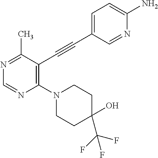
N1=C(C)C(C#CC2=CC=C(N)N=C2)=C(N2CCC(O)(C(F)(F)F)CC2)N=C1
